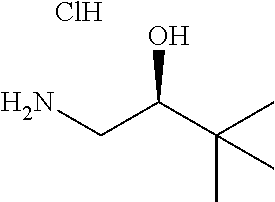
C(C(C(C)(C)C)O)N.Cl
